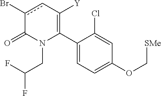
C1(C2=C([Y])cc(Br)C(=O)N2CC(F)F)=CC=C(OC[SMe])C=C1Cl
